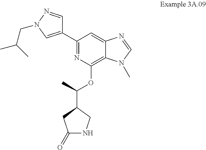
C1(C2=CN(CC(C)C)N=C2)=NC(OC(C)C2CC(=O)NC2)=C2C(=C1)N=CN2C
